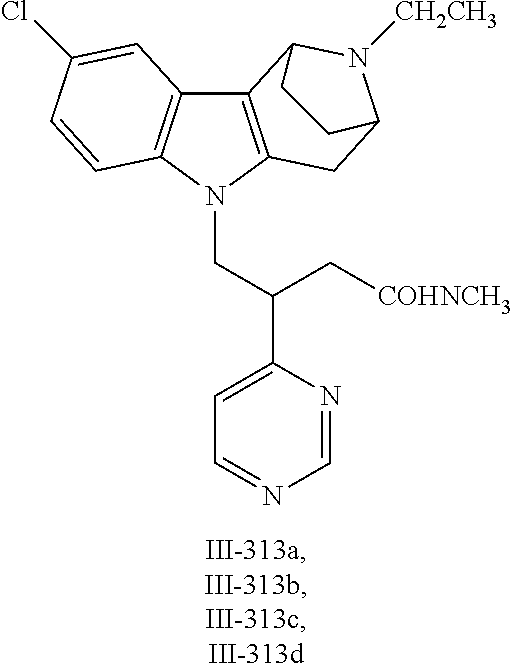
C12=C(N(CC(C3=CC=NC=N3)C[COHNCH3])C3=C1C=C(Cl)C=C3)CC1N([CH2CH3])C2CC1
